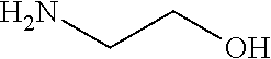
C(CN)O
